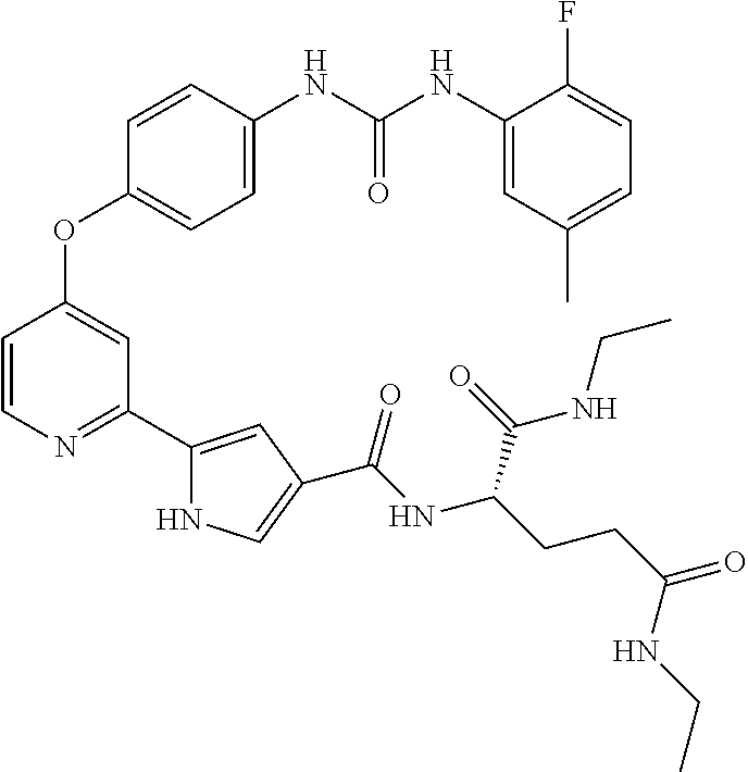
C1=CC(NC(NC2=CC(C)=CC=C2F)=O)=CC=C1OC1=CC(C2=CC(C(NC(CCC(=O)NCC)C(=O)NCC)=O)=CN2)=NC=C1
